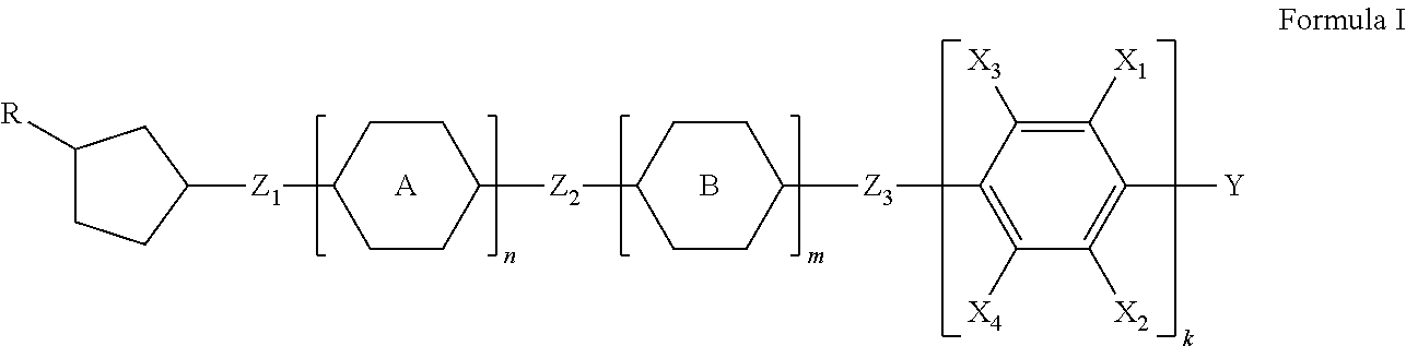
C1([R])CCC([Z1]C2CCC([Z2]C3CCC([Z3]C4=C([X4])C([X2])=C([Y])C([X1])=C4[X3])CC3)CC2)C1.[A].B
